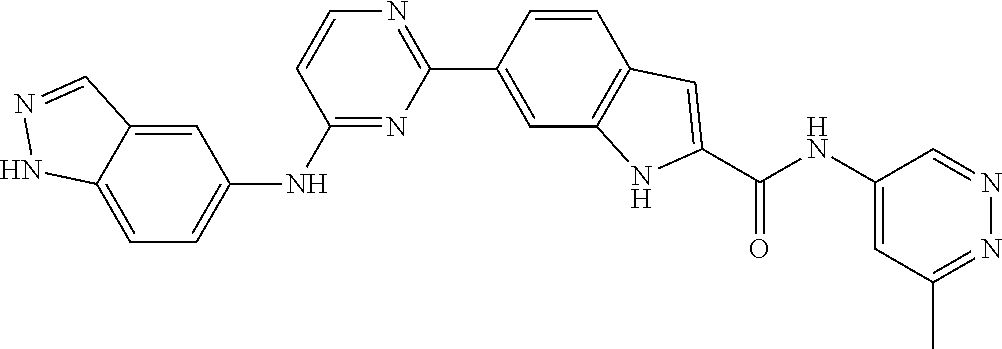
C1(C)=NN=CC(NC(C2=CC3=C(N2)C=C(C2=NC=CC(NC4=CC=C5NN=CC5=C4)=N2)C=C3)=O)=C1
